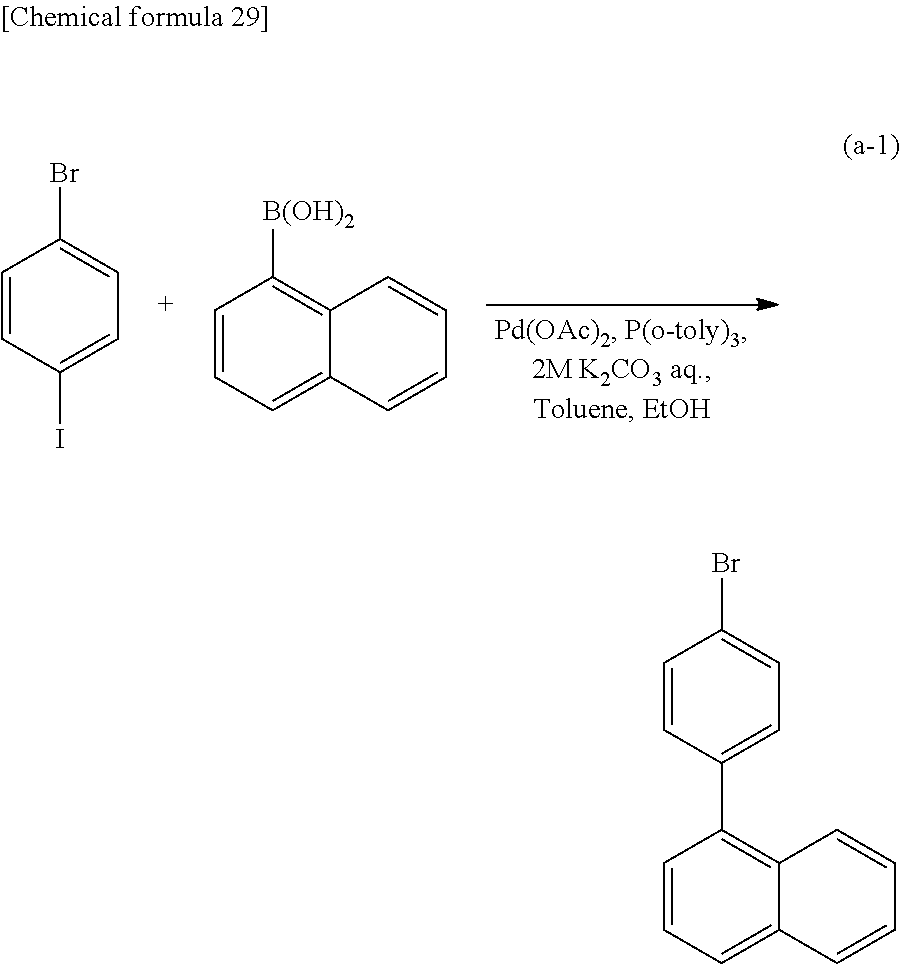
C1=CC=C2C(=C1C1=CC=C(Br)C=C1)C=CC=C2.C1=CC(I)=CC=C1Br.C1=CC=C2C(=C1[B(OH)2])C=CC=C2
